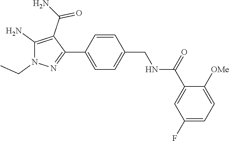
C1=CC(CNC(C2=CC(F)=CC=C2[OMe])=O)=CC=C1C1=NN(CC)C(N)=C1C(N)=O
